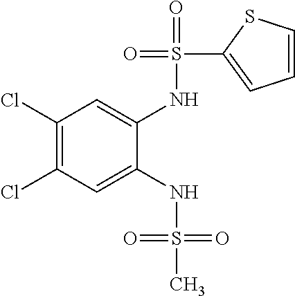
C1(Cl)=C(Cl)C=C(NS(=O)(=O)C)C(NS(=O)(C2=CC=CS2)=O)=C1
